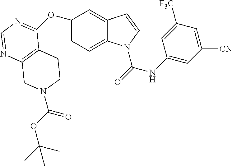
C1=C(OC2=NC=NC3=C2CCN(C(OC(C)(C)C)=O)C3)C=C2C(=C1)N(C(=O)NC1=CC([CN])=CC([F3C])=C1)C=C2
